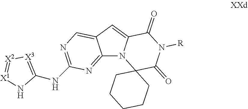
C12=NC(NC3=[X3][X2]=[X1]N3)=NC=C1C=C1N2C2(C(=O)N([R])C1=O)CCCCC2
